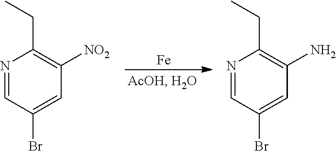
[Fe].N1=CC(Br)=CC([NO2])=C1CC.N1=CC(Br)=CC(N)=C1CC
